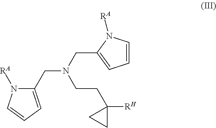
C1(CN(CC2=CC=CN2[RA])CCC2([RH])CC2)=CC=CN1[RA]
